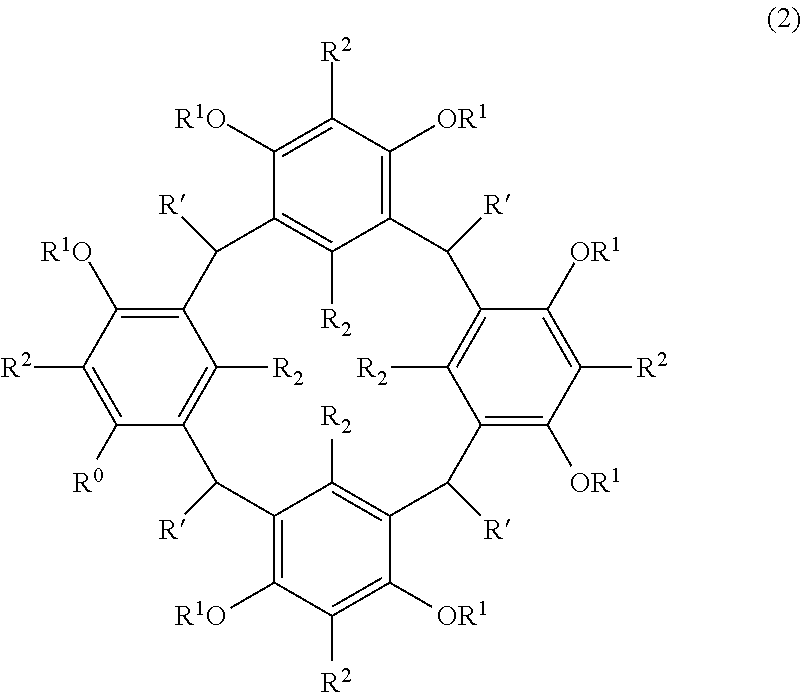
C1([R2])=C([R1O])C2=C([R2])C(=C1[OR1])C([R])C1=C([R2])C(=C([OR1])C([R2])=C1[OR1])C([R])C1=C([R2])C(=C([R1O])C([R2])=C1[OR1])C([R])C1=C([R2])C(=C([R1O])C([R2])=C1[R0])C2[R]
